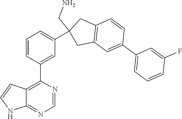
C1=CC(C2=C3C(=NC=N2)NC=C3)=CC(C2(CN)CC3=C(C2)C=CC(C2=CC=CC(F)=C2)=C3)=C1
